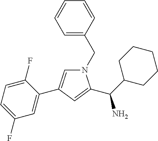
N1(CC2=CC=CC=C2)C=C(C2=CC(F)=CC=C2F)C=C1C(C1CCCCC1)N
